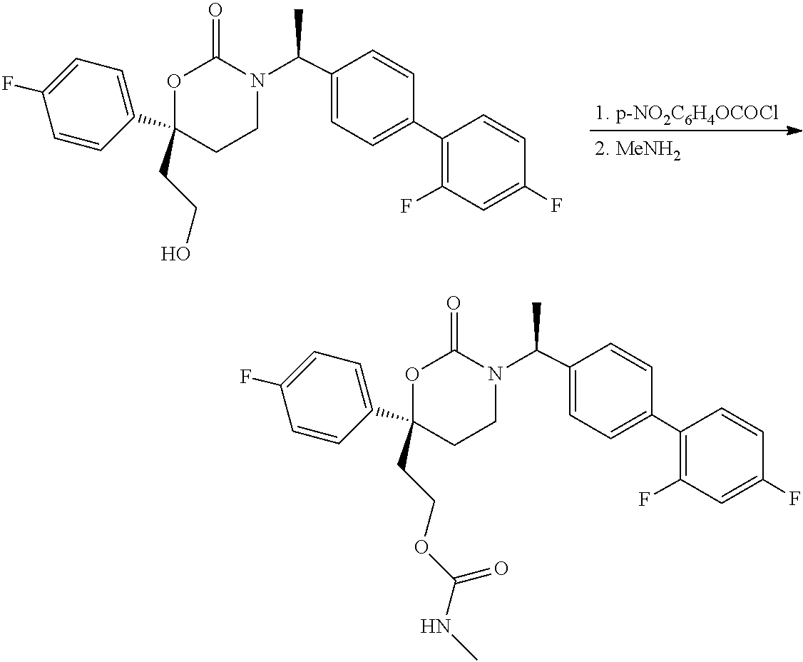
C1(C2(CCO)CCN(C(C)C3=CC=C(C4=C(F)C=C(F)C=C4)C=C3)C(=O)O2)=CC=C(F)C=C1.C1(C2(CCOC(NC)=O)CCN(C(C)C3=CC=C(C4=C(F)C=C(F)C=C4)C=C3)C(=O)O2)=CC=C(F)C=C1
